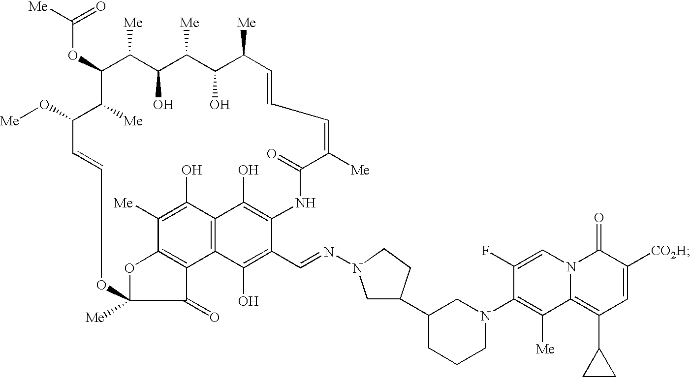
C(OC1C([Me])C(O)C([Me])C(O)C([Me])C=CC=C([Me])C(=O)NC2=C(O)C3=C(C(O)=C2C=NN2CC(C4CCCN(C5=C([Me])C6=C(C7CC7)C=C([CO2H])C(=O)N6C=C5F)C4)CC2)C2=C(C([Me])=C3O)OC([Me])(C2=O)OC=CC(O[Me])C1[Me])([Me])=O
